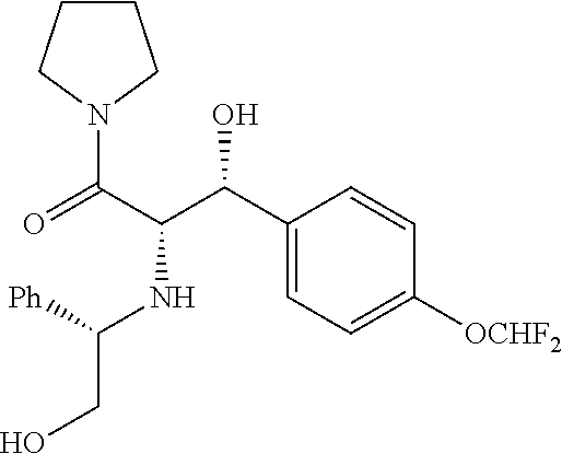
[Ph]C(NC(C(C1=CC=C([OCHF2])C=C1)O)C(N1CCCC1)=O)CO
